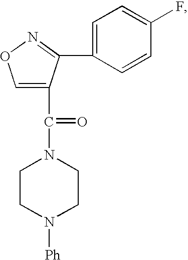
C1=C(C(=O)N2CCN([Ph])CC2)C(C2=CC=C(F)C=C2)=NO1
